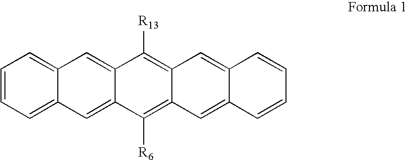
C1=CC=C2C(=C1)C=C1C(=C2)C([R6])=C2C(=C1[R13])C=C1C(=C2)C=CC=C1
